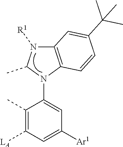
C12=C(N(C3=CC([Ar1])=CC([LA])=C3C)C(C)N1[R1])C=CC(C(C)(C)C)=C2
